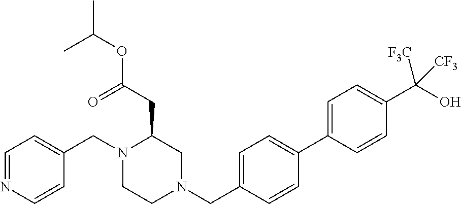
C1=NC=CC(CN2CCN(CC3=CC=C(C4=CC=C(C(O)([CF3])[CF3])C=C4)C=C3)CC2CC(=O)OC(C)C)=C1
